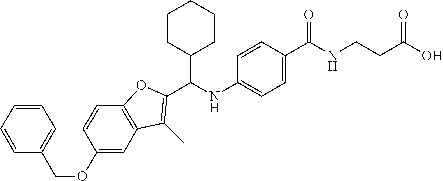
C1(OCC2=CC=CC=C2)=CC2=C(C=C1)OC(C(NC1=CC=C(C(NCCC(O)=O)=O)C=C1)C1CCCCC1)=C2C
